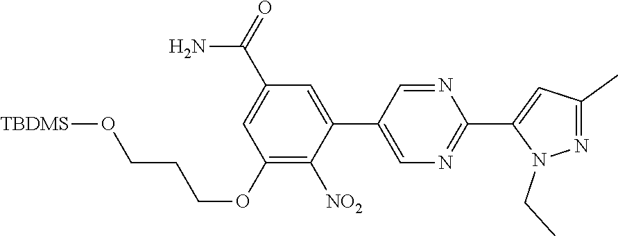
CCN1C(C2=NC=C(C3=CC(C(N)=O)=CC(OCCCO[TBDMS])=C3[NO2])C=N2)=CC(C)=N1
